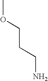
C(CCN)OC
